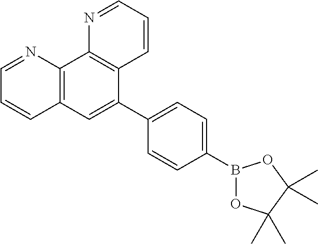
C1=NC2=C(C=C1)C=C(C1=CC=C(B3OC(C)(C)C(C)(C)O3)C=C1)C1=C2N=CC=C1
